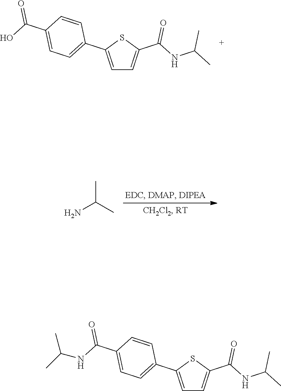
C1=C(C2=CC=C(C(NC(C)C)=O)C=C2)SC(C(NC(C)C)=O)=C1.C1=C(C2=CC=C(C(O)=O)C=C2)SC(C(NC(C)C)=O)=C1.NC(C)C
